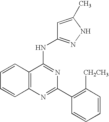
C12=C(N=C(C3=C([CH2CH3])C=CC=C3)N=C1NC1=NNC(C)=C1)C=CC=C2
